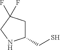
C1(CS)CC(F)(F)CN1
